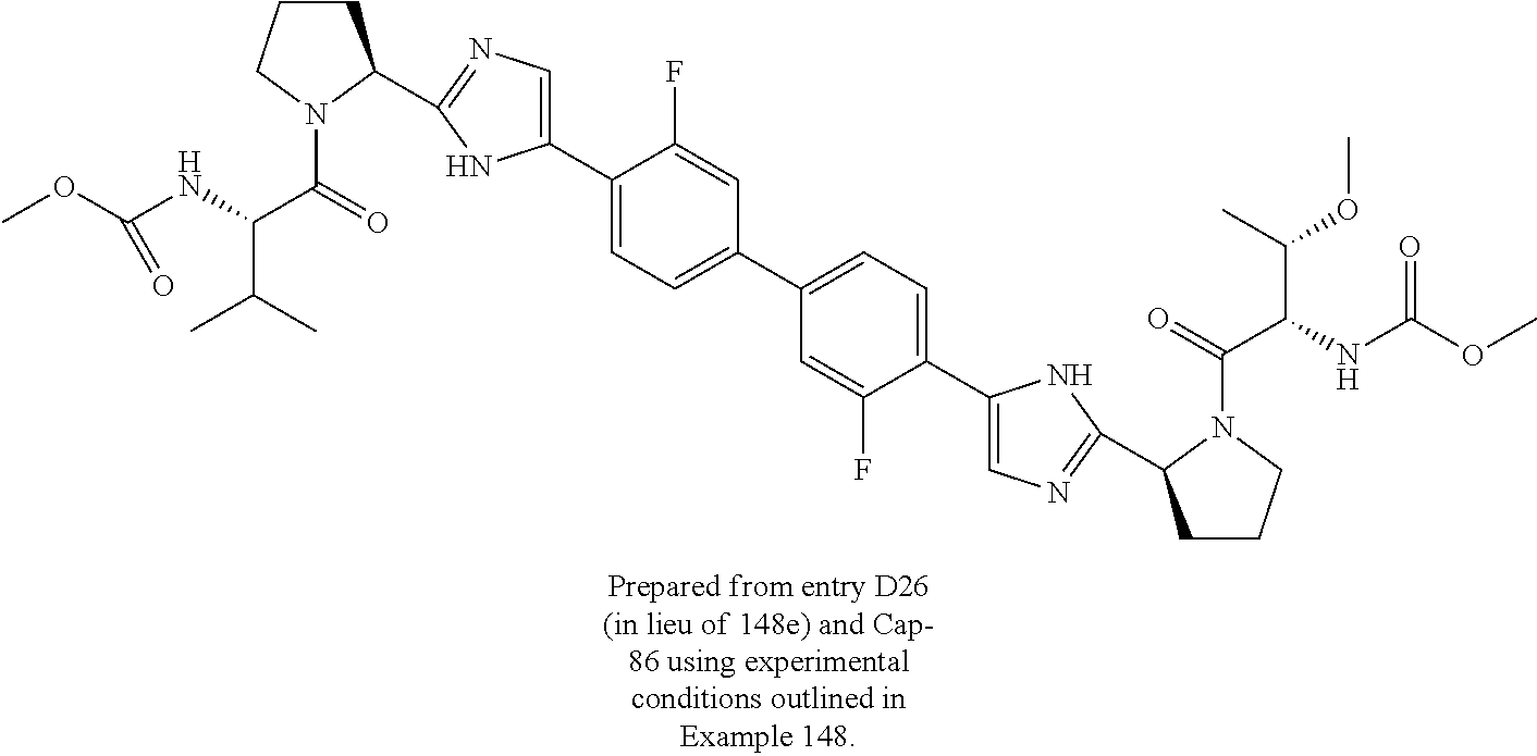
C1CCN(C(=O)C(NC(OC)=O)C(C)C)C1C1=NC=C(C2=CC=C(C3=CC=C(C4=CN=C(C5CCCN5C(=O)C(NC(OC)=O)C(C)OC)N4)C(F)=C3)C=C2F)N1
